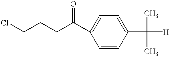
ClCCCC(C1=CC=C(C(C)(C)[H])C=C1)=O
